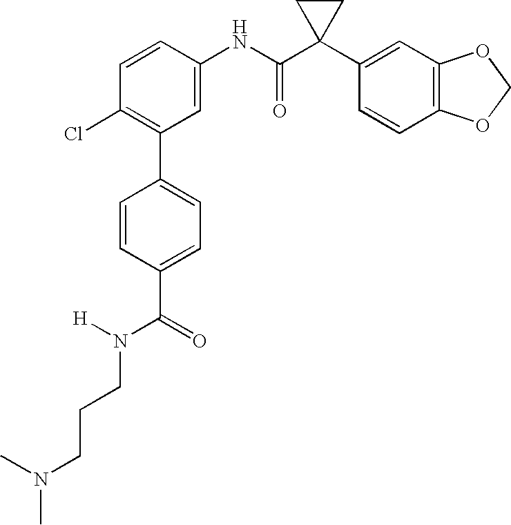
C1(NC(C2(C3=CC4=C(C=C3)OCO4)CC2)=O)=CC(C2=CC=C(C(N([H])CCCN(C)C)=O)C=C2)=C(Cl)C=C1
